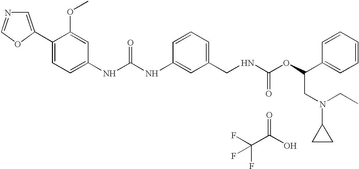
C1=C(C2=CC=C(NC(NC3=CC(CNC(OC(C4=CC=CC=C4)CN(CC)C4CC4)=O)=CC=C3)=O)C=C2OC)OC=N1.C(C(O)=O)(F)(F)F
